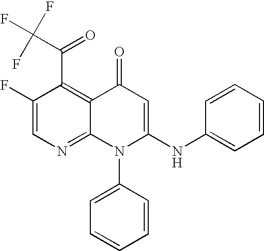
C1=C(F)C(C(C(F)(F)F)=O)=C2C(=N1)N(C1=CC=CC=C1)C(NC1=CC=CC=C1)=CC2=O
